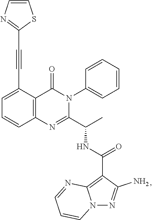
C1=C(C#CC2=NC=CS2)C2=C(C=C1)N=C(C(C)NC(=O)C1=C3N(N=C1N)C=CC=N3)N(C1=CC=CC=C1)C2=O
